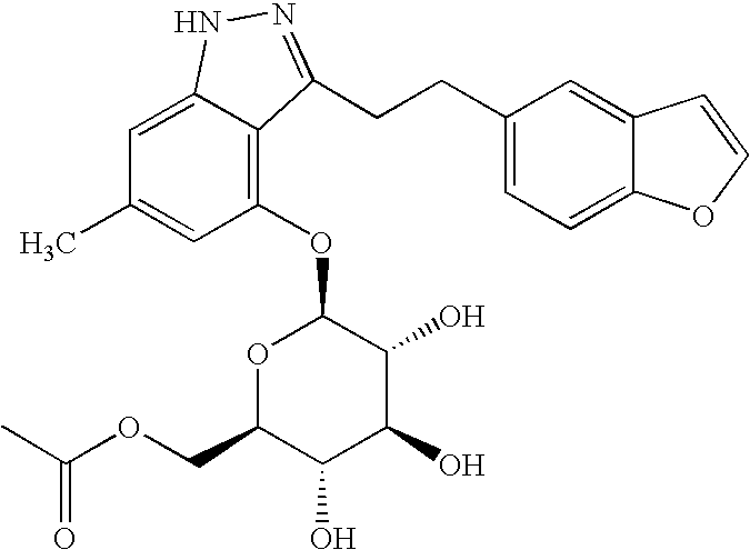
O1C(COC(=O)C)C(O)C(O)C(O)C1OC1=C2C(=CC(C)=C1)NN=C2CCC1=CC=C2C(=C1)C=CO2
